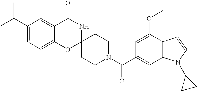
C1(C(C)C)=CC=C2C(=C1)C(=O)NC1(O2)CCN(C(=O)C2=CC3=C(C(OC)=C2)C=CN3C2CC2)CC1
